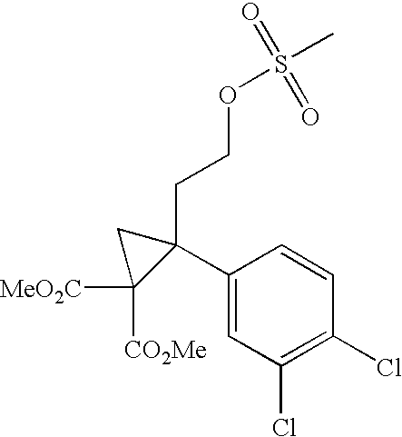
C1(C2(CCOS(C)(=O)=O)CC2([CO2Me])[MeO2C])=CC(Cl)=C(Cl)C=C1
